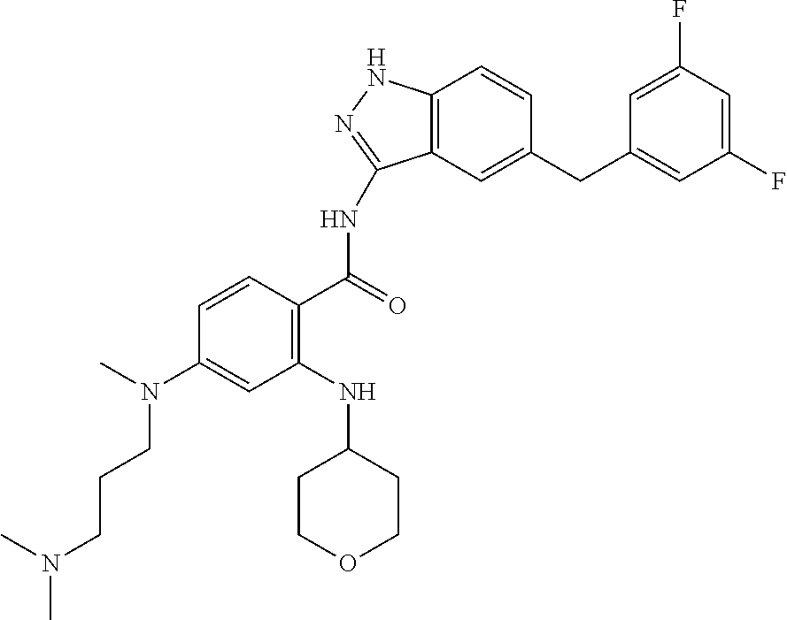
C(N(C)C1=CC(NC2CCOCC2)=C(C(=O)NC2=NNC3=C2C=C(CC2=CC(F)=CC(F)=C2)C=C3)C=C1)CCN(C)C
